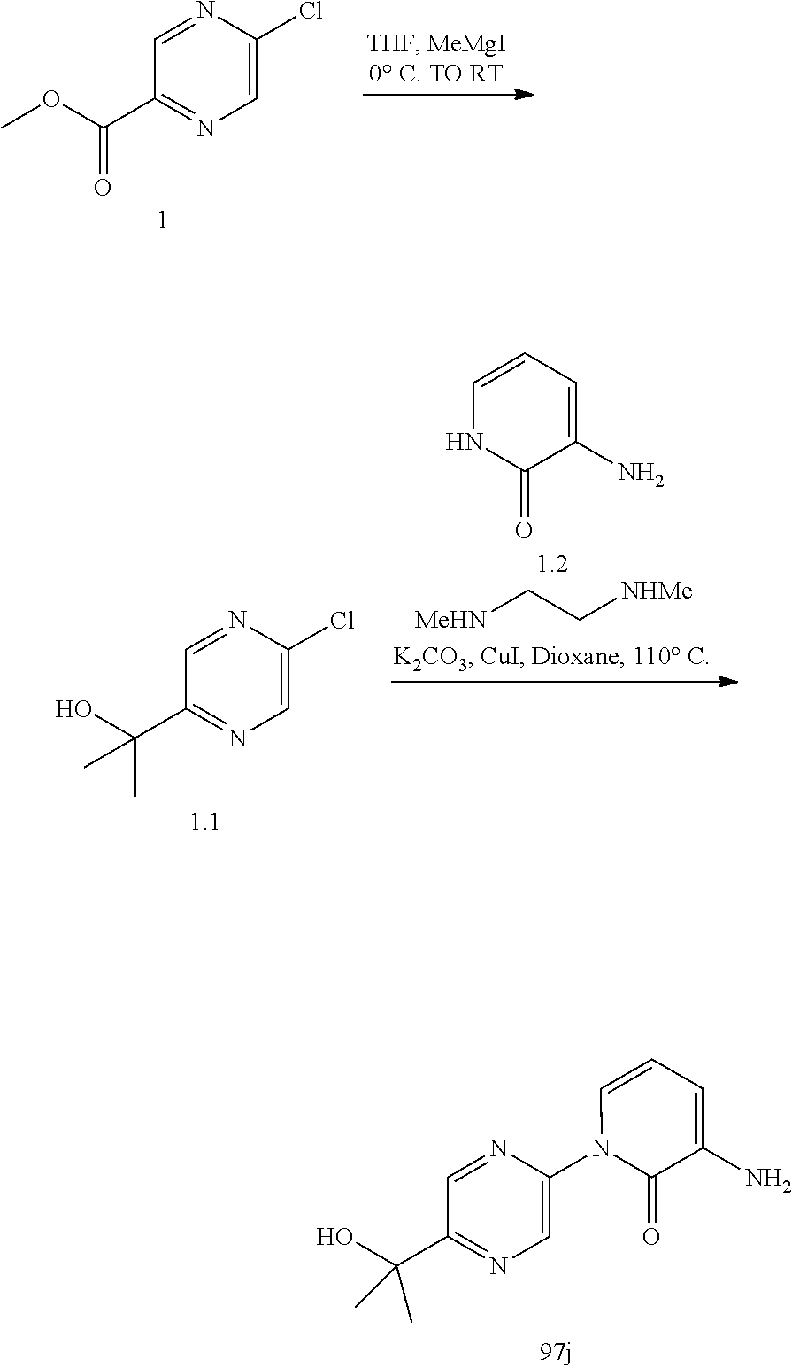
C1=NC(Cl)=CN=C1C(OC)=O.C1=NC(N2C(=O)C(N)=CC=C2)=CN=C1C(O)(C)C.C1=CC=C(N)C(=O)N1.[MeHN]CC[NHMe].C1=NC(Cl)=CN=C1C(O)(C)C
